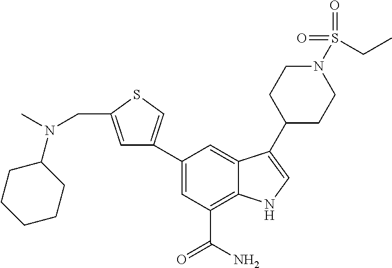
C1=C(C2=CSC(CN(C)C3CCCCC3)=C2)C=C2C(=C1C(N)=O)NC=C2C1CCN(S(=O)(=O)CC)CC1
